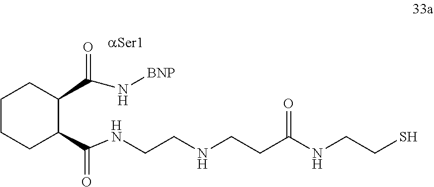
C1CCC(C(NCCNCCC(NCCS)=O)=O)C(C(N[BNP])=O)C1
